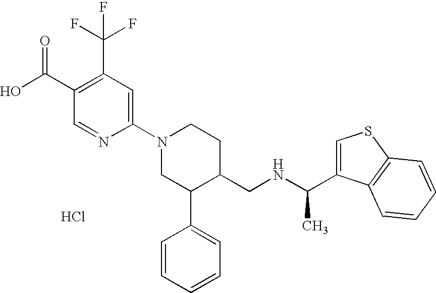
Cl.C1(N2CC(C3=CC=CC=C3)C(CNC(C)C3=CSC4=C3C=CC=C4)CC2)=CC(C(F)(F)F)=C(C(O)=O)C=N1
